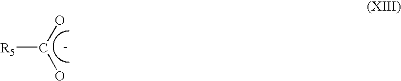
[R5]C(O)O.[-]
